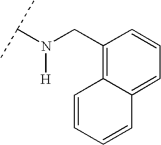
N([H])(CC1=C2C(=CC=C1)C=CC=C2)C(C)C
